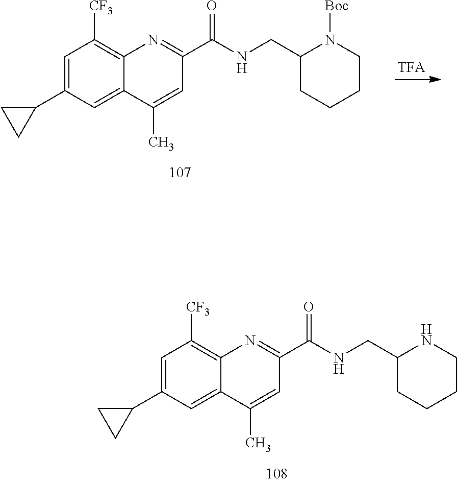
C12=C([CF3])C=C(C3CC3)C=C1C(C)=CC(C(NCC1CCCCN1)=O)=N2.C12=C([CF3])C=C(C3CC3)C=C1C(C)=CC(C(NCC1CCCCN1[Boc])=O)=N2
